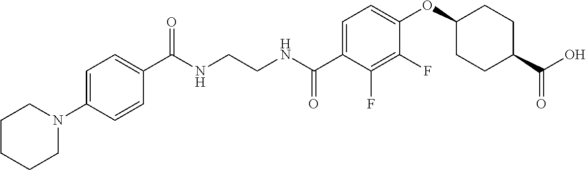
N(CCNC(C1=CC=C(OC2CCC(C(O)=O)CC2)C(F)=C1F)=O)C(=O)C1=CC=C(N2CCCCC2)C=C1
